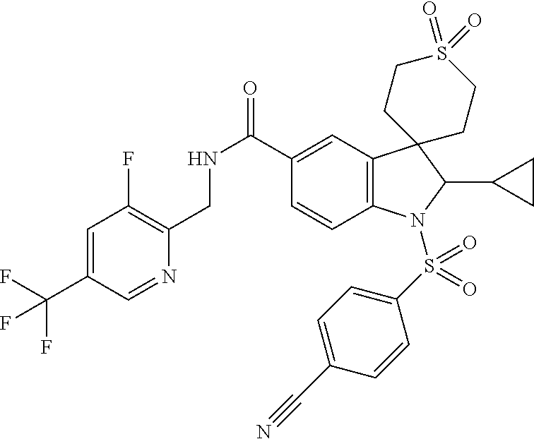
C12=C(C=C(C(NCC3=C(F)C=C(C(F)(F)F)C=N3)=O)C=C1)C1(C(C3CC3)N2S(C2=CC=C(C#N)C=C2)(=O)=O)CCS(=O)(=O)CC1
